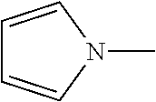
C1=CN(C)C=C1
